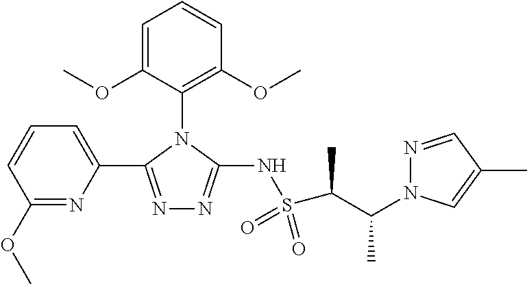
C1(N2C(NS(C(C)C(N3N=CC(C)=C3)C)(=O)=O)=NN=C2C2=CC=CC(OC)=N2)=C(OC)C=CC=C1OC
